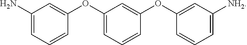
C1(N)=CC=CC(OC2=CC=CC(OC3=CC([NH2])=CC=C3)=C2)=C1
